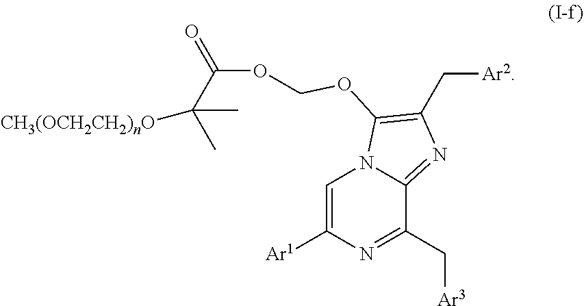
C1=C([Ar1])N=C(C[Ar3])C2=NC(C[Ar2])=C(OCOC(=O)C(C)(C)[CH3(OCH2CH2)nO])N12
